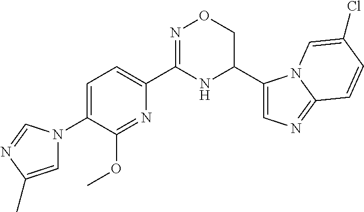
C1=C(N2C=C(C)N=C2)C(OC)=NC(C2=NOCC(C3=CN=C4N3C=C(Cl)C=C4)N2)=C1
